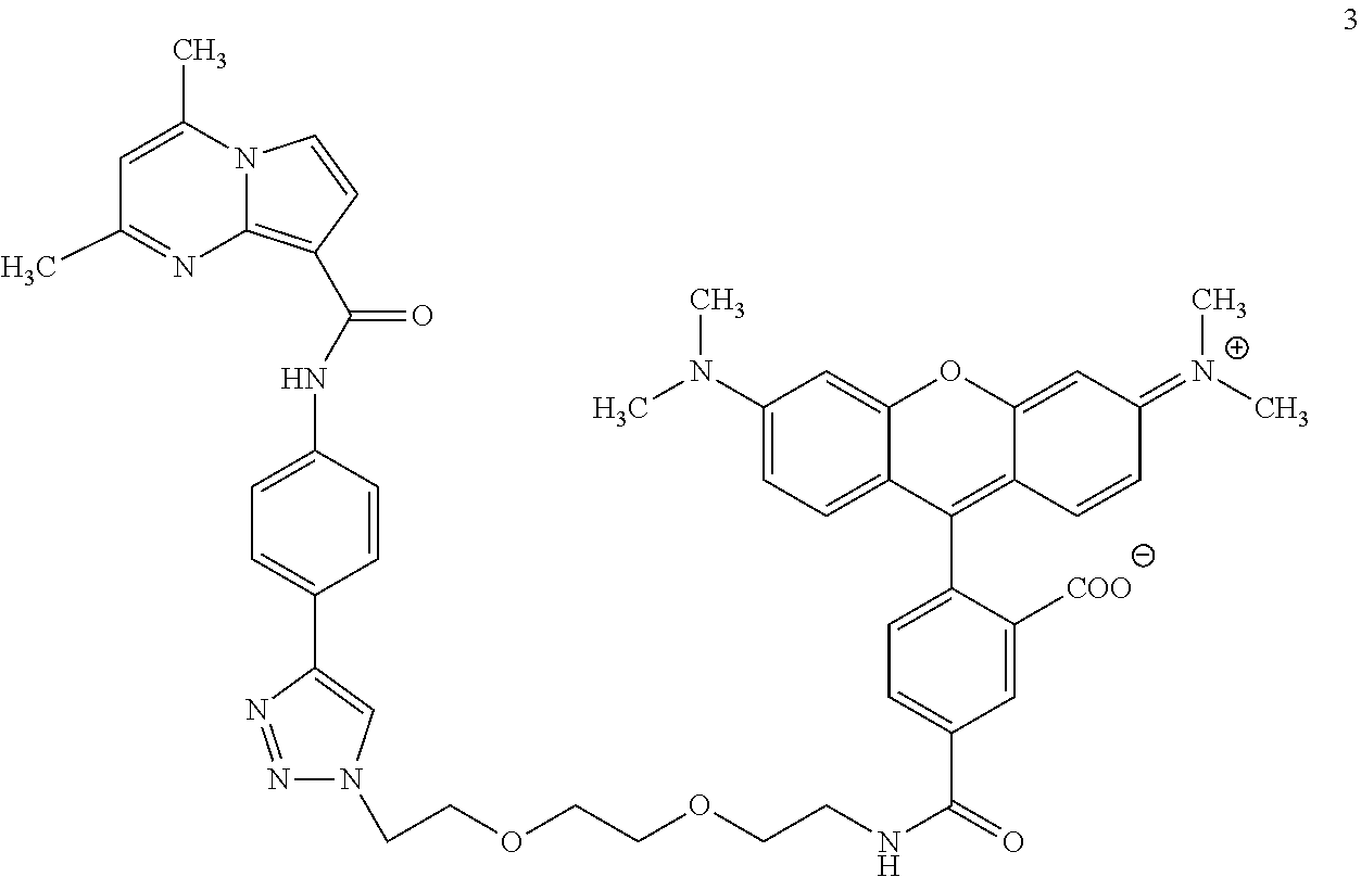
N12C(=C(C(NC3=CC=C(C4=CN(CCOCCOCCNC(=O)C5=CC=C(C6=C7C(=CC(=[N+](C)C)C=C7)OC7=CC(N(C)C)=CC=C67)C([COO])=C5)N=N4)C=C3)=O)C=C1)N=C(C)C=C2C
